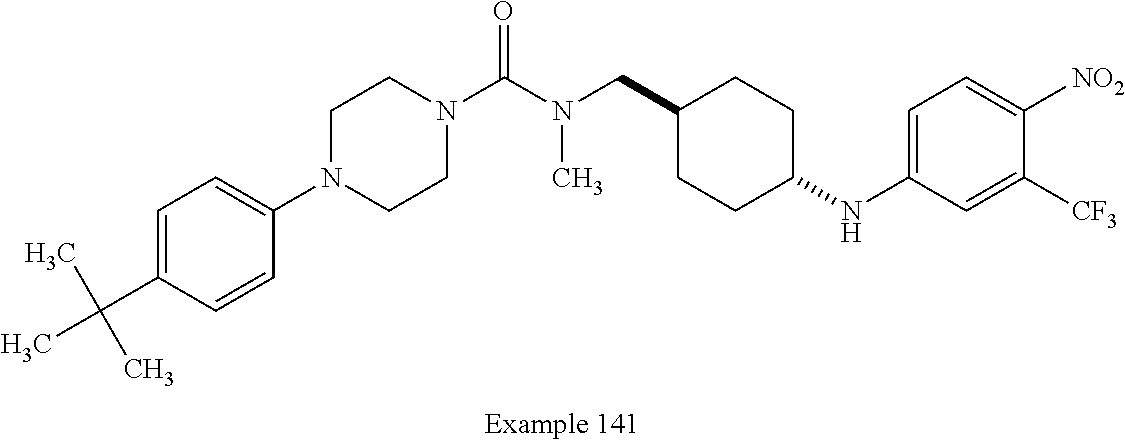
C1=C(C(C)(C)C)C=CC(N2CCN(C(N(CC3CCC(NC4=CC=C([NO2])C([CF3])=C4)CC3)C)=O)CC2)=C1
